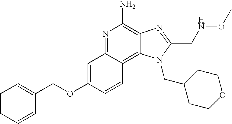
N1=C2C(=C3C(=C1N)N=C(CNOC)N3CC1CCOCC1)C=CC(OCC1=CC=CC=C1)=C2
